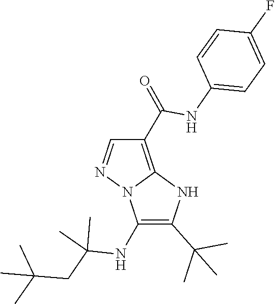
CC(C)(CC(C)(C)NC1=C(C(C)(C)C)NC2=C(C(NC3=CC=C(F)C=C3)=O)C=NN21)C
